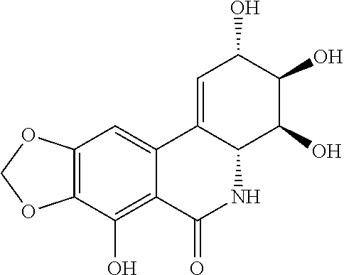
O1COC2=C1C(O)=C1C(=C2)C2=CC(O)C(O)C(O)C2NC1=O
